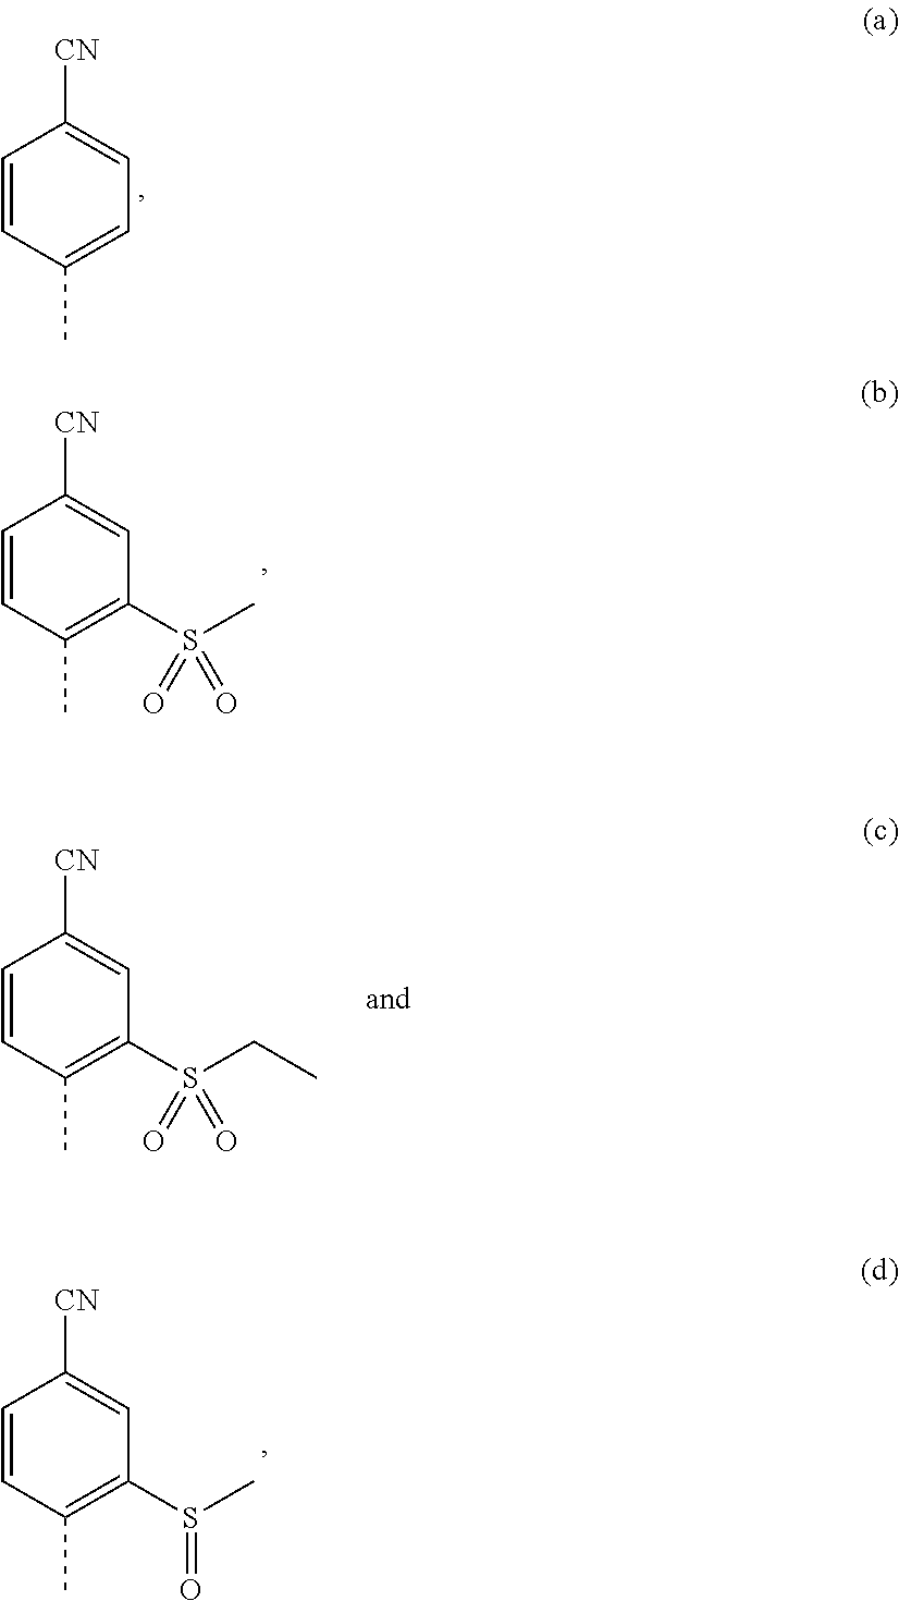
C1=CC(C)=C(S(CC)(=O)=O)C=C1[CN].C1=CC(C)=C(S(C)(=O)=O)C=C1[CN].C1=CC(C)=CC=C1[CN].C1=CC(C)=C(S(C)=O)C=C1[CN]
